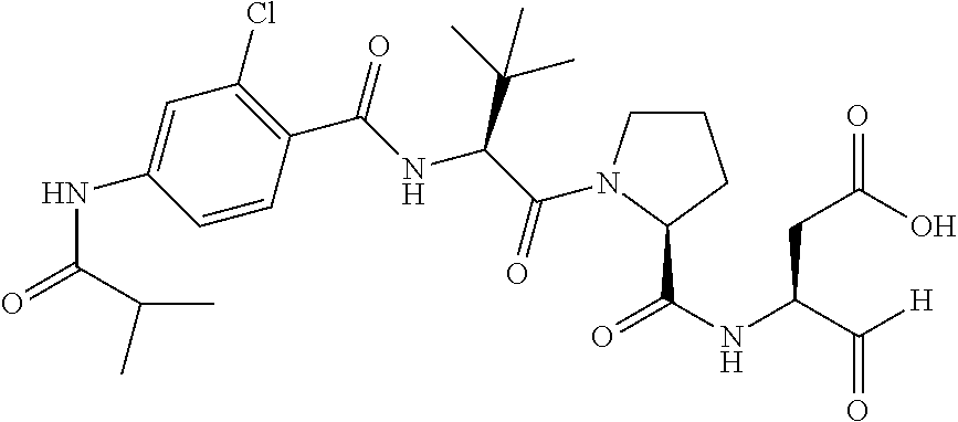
C1=C(NC(=O)C(C)C)C=CC(C(=O)NC(C(C)(C)C)C(=O)N2CCCC2C(NC(C([H])=O)CC(=O)O)=O)=C1Cl
